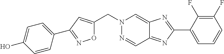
C1(C2=NOC(CN3N=CC4=NC(C5=CC=CC(F)=C5F)=NC4=C3)=C2)=CC=C(O)C=C1
